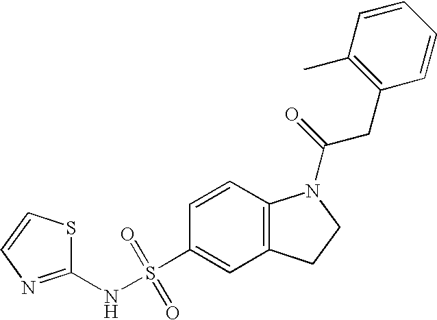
C1(NS(C2=CC3=C(C=C2)N(C(=O)CC2=C(C)C=CC=C2)CC3)(=O)=O)=NC=CS1
